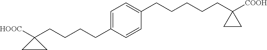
C1=C(CCCCC2([HOOC])CC2)C=CC(CCCCCC2([COOH])CC2)=C1
